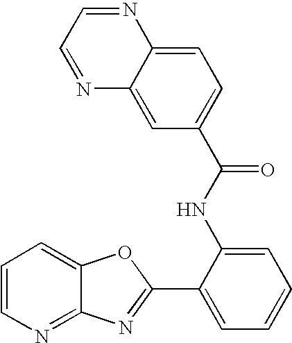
C12=NC=CC=C1OC(C1=CC=CC=C1NC(C1=CC=C3C(=C1)N=CC=N3)=O)=N2
